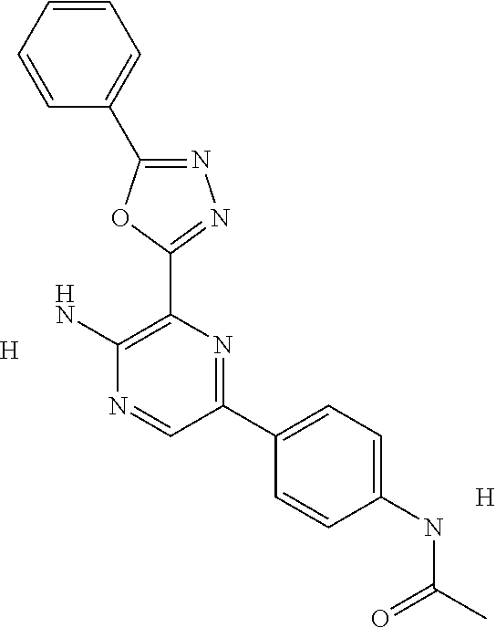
[H].NC1=C(C2=NN=C(C3=CC=CC=C3)O2)N=C(C2=CC=C(NC(=O)C)C=C2)C=N1.[H]
